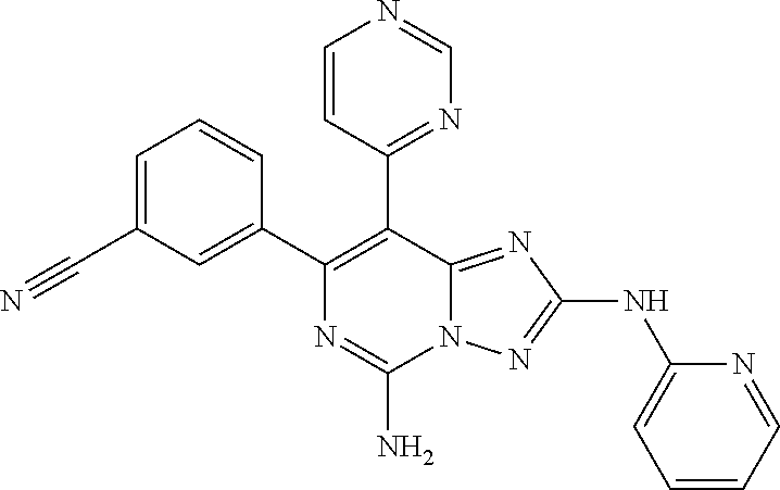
C1=C(C#N)C=C(C2=C(C3=NC=NC=C3)C3=NC(NC4=CC=CC=N4)=NN3C(N)=N2)C=C1
